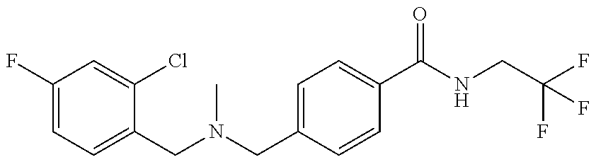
C1(F)=CC=C(CN(CC2=CC=C(C(NCC(F)(F)F)=O)C=C2)C)C(Cl)=C1
